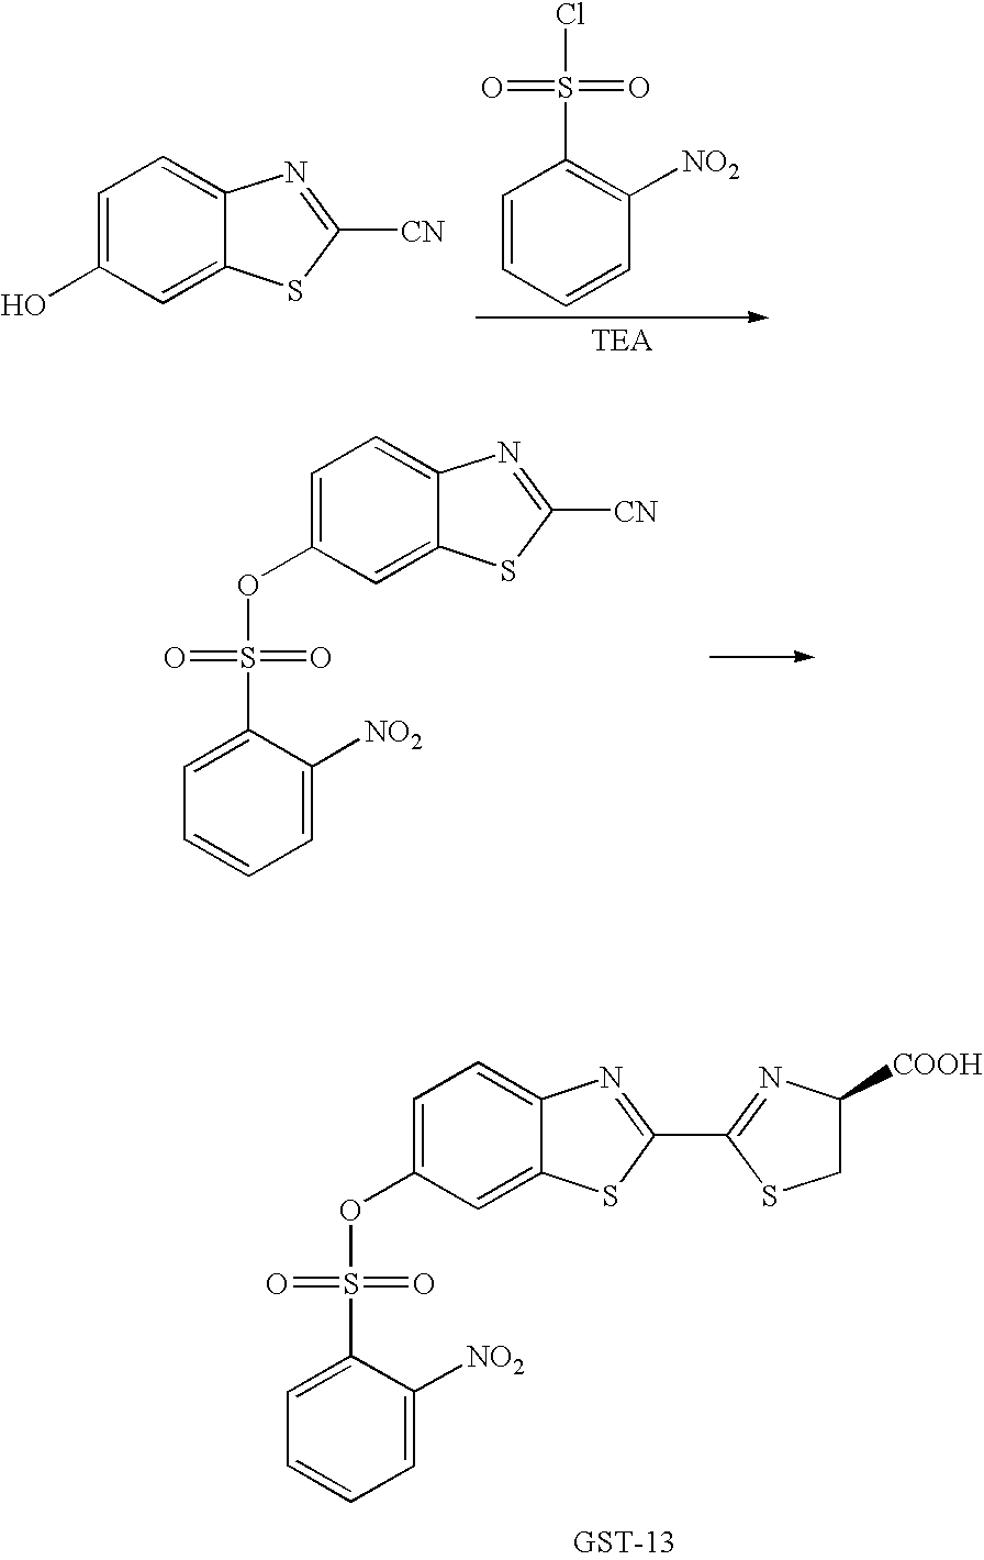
C1=C(OS(=O)(=O)C2=CC=CC=C2[NO2])C=C2C(=C1)N=C([CN])S2.C1C([COOH])N=C(C2=NC3=CC=C(OS(=O)(=O)C4=CC=CC=C4[NO2])C=C3S2)S1.C1=CC=CC([NO2])=C1S(Cl)(=O)=O.C1=C(O)C=C2C(=C1)N=C([CN])S2
